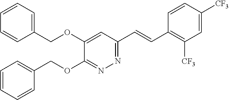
C1(OCC2=CC=CC=C2)=CC(C=CC2=C([CF3])C=C([CF3])C=C2)=NN=C1OCC1=CC=CC=C1
